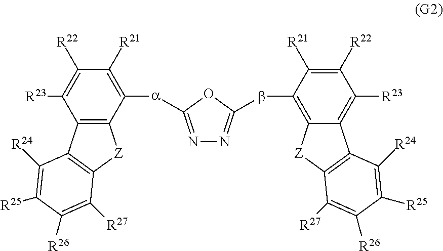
C1([R22])=C([R21])C(bC2=NN=C([a]C3=C([R21])C([R22])=C([R23])C4=C3[Z]C3=C4C([R24])=C([R25])C([R26])=C3[R27])O2)=C2C(=C1[R23])C1=C([Z]2)C([R27])=C([R26])C([R25])=C1[R24]
